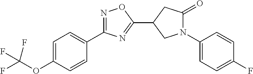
C1=C(OC(F)(F)F)C=CC(C2=NOC(C3CN(C4=CC=C(F)C=C4)C(=O)C3)=N2)=C1
